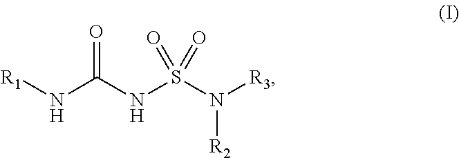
[R1]NC(NS(N([R3])[R2])(=O)=O)=O
